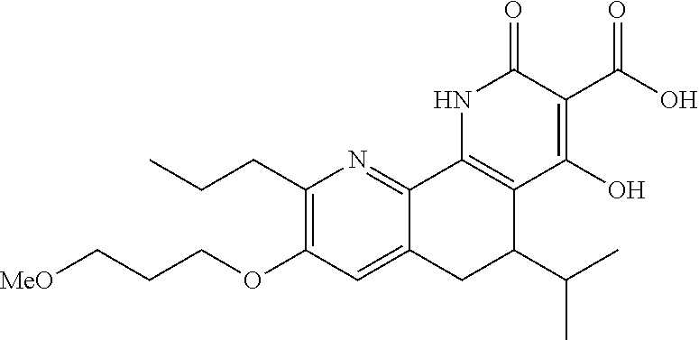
[MeO]CCCOC1=C(CCC)N=C2C(=C1)CC(C(C)C)C1=C2NC(=O)C(C(=O)O)=C1O
